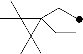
C1(CC)(CC)C(C)(C)C1(C)C
